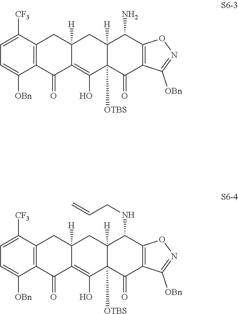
C1=C([CF3])C2=C(C([OBn])=C1)C(=O)C1=C(O)C3([OTBS])C([H])(CC1([H])C2)C(N)C1=C(C3=O)C([OBn])=NO1.C1=C([CF3])C2=C(C([OBn])=C1)C(=O)C1=C(O)C3([OTBS])C([H])(CC1([H])C2)C(NCC=C)C1=C(C3=O)C([OBn])=NO1
